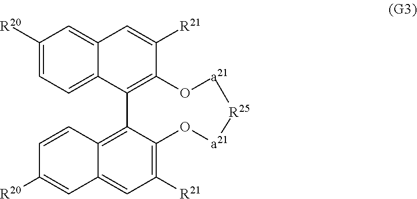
C1([R20])=CC=C2C(=C1)C=C([R21])C1=C2C2=C3C(=CC([R21])=C2O[a21][R25][a21]O1)C=C([R20])C=C3
